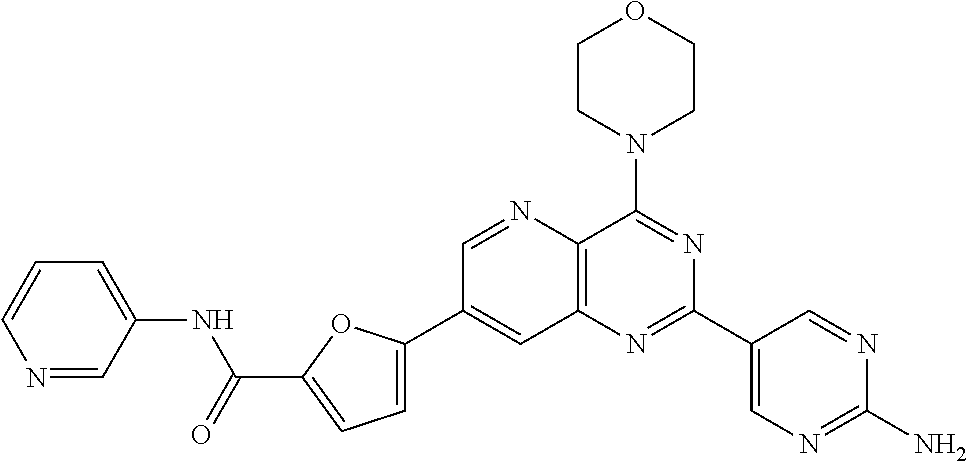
C1(C2=CC=C(C(=O)NC3=CC=CN=C3)O2)=CC2=C(N=C1)C(N1CCOCC1)=NC(C1=CN=C(N)N=C1)=N2
